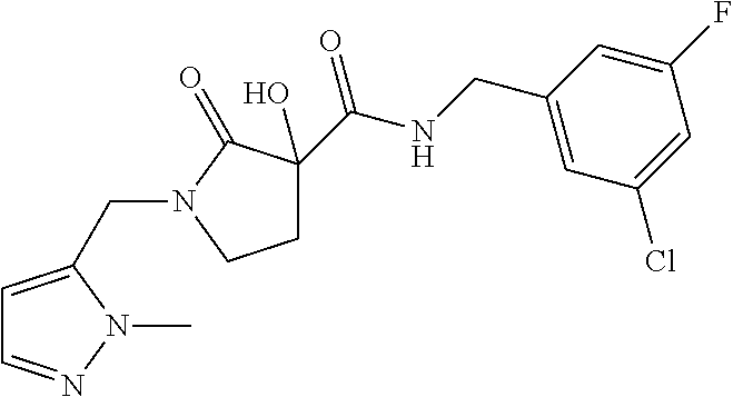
C(NCC1=CC(Cl)=CC(F)=C1)(=O)C1(O)CCN(CC2=CC=NN2C)C1=O
